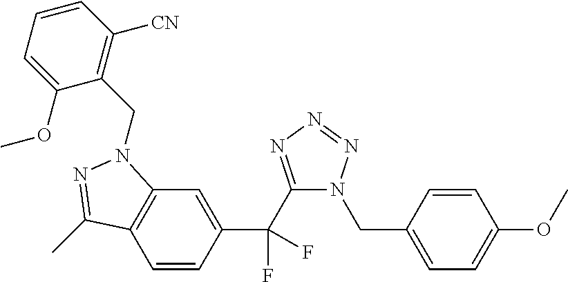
C1=CC(C(C2=NN=NN2CC2=CC=C(OC)C=C2)(F)F)=CC2=C1C(C)=NN2CC1=C([CN])C=CC=C1OC
